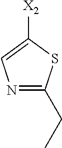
N1=C(CC)SC([X2])=C1
